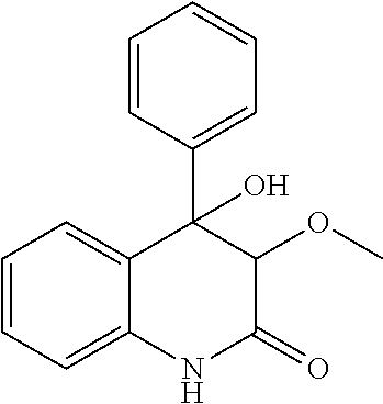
C1=CC=C2C(=C1)C(C1=CC=CC=C1)(O)C(OC)C(=O)N2
